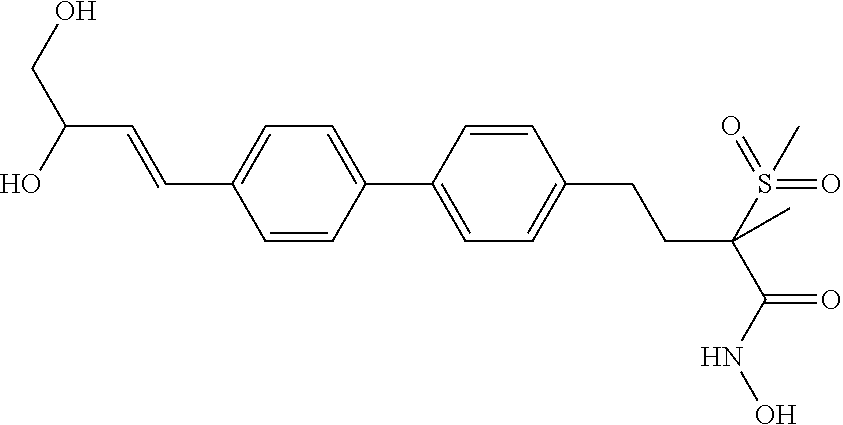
C1(C2=CC=C(C=CC(CO)O)C=C2)=CC=C(CCC(C(=O)NO)(S(=O)(=O)C)C)C=C1
